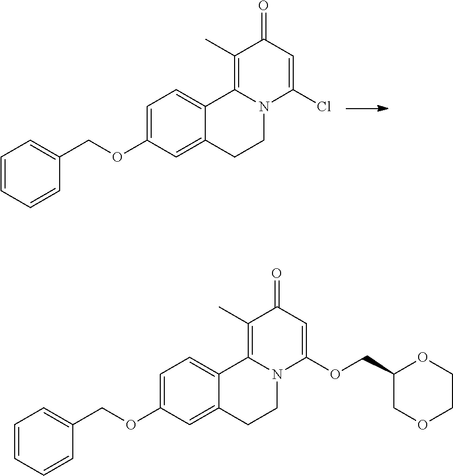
C1=CC=CC(COC2=CC=C3C(=C2)CCN2C3=C(C)C(=O)C=C2Cl)=C1.C1=CC=CC(COC2=CC=C3C(=C2)CCN2C3=C(C)C(=O)C=C2OCC2OCCOC2)=C1
